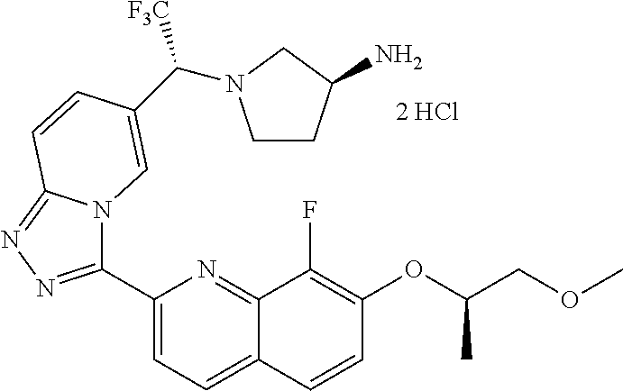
C1(C2=NN=C3N2C=C(C([F3C])N2CCC(N)C2)C=C3)=CC=C2C(=N1)C(F)=C(OC(COC)C)C=C2
